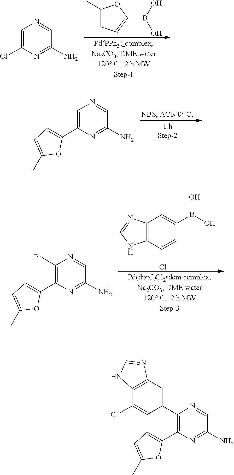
C1(C)=CC=C(B(O)O)O1.C1=C(Cl)N=C(N)C=N1.C1(C2=CC3=C(C(Cl)=C2)NC=N3)=C(C2=CC=C(C)O2)N=C(N)C=N1.C1=C(C2=CC=C(C)O2)N=C(N)C=N1.C1(Br)=C(C2=CC=C(C)O2)N=C(N)C=N1.C12=C(C=C(B(O)O)C=C1Cl)N=CN2
